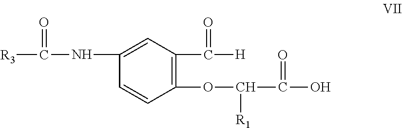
C1(NC([R3])=O)=CC(C([H])=O)=C(OC([R1])C(O)=O)C=C1
